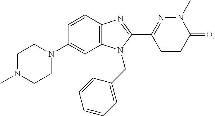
C1N(C)CCN(C2=CC3=C(C=C2)N=C(C2=NN(C)C(=O)C=C2)N3CC2=CC=CC=C2)C1
